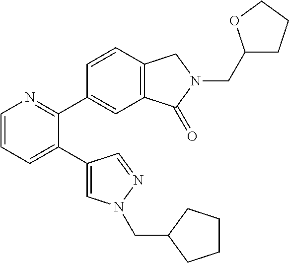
C1=CC=C(C2=CN(CC3CCCC3)N=C2)C(C2=CC3=C(C=C2)CN(CC2CCCO2)C3=O)=N1
